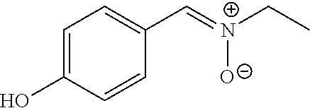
C1=C(O)C=CC(C=[N+](CC)[O-])=C1
